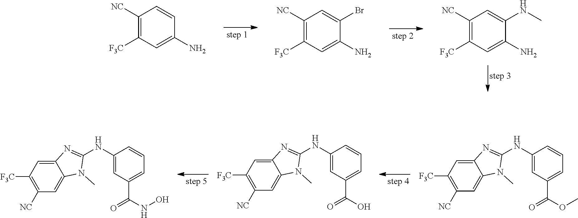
C1([NC])=C([F3C])C=C(N)C=C1.C1([NC])=C([F3C])C=C(N)C(Br)=C1.C1([NC])=C([F3C])C=C(N)C(NC)=C1.C12=CC([F3C])=C([NC])C=C1N(C)C(NC1=CC(C(OC)=O)=CC=C1)=N2.C12=CC([F3C])=C([NC])C=C1N(C)C(NC1=CC(C(NO)=O)=CC=C1)=N2.C12=CC([F3C])=C([NC])C=C1N(C)C(NC1=CC(C(O)=O)=CC=C1)=N2
